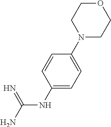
C(NC1=CC=C(N2CCOCC2)C=C1)(N)=N
